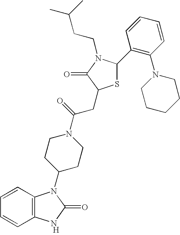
[H].C12=C(C=CC=C1)N(C1CCN(C(=O)CC3SC(C4=C(N5CCCCC5)C=CC=C4)N(CCC(C)C)C3=O)CC1)C(=O)N2
